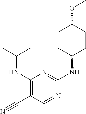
CC(C)NC1=C(C#N)C=NC(NC2CCC(OC)CC2)=N1
